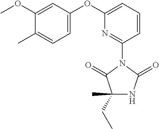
C1(CC)(C)NC(=O)N(C2=NC(OC3=CC=C(C)C(OC)=C3)=CC=C2)C1=O
